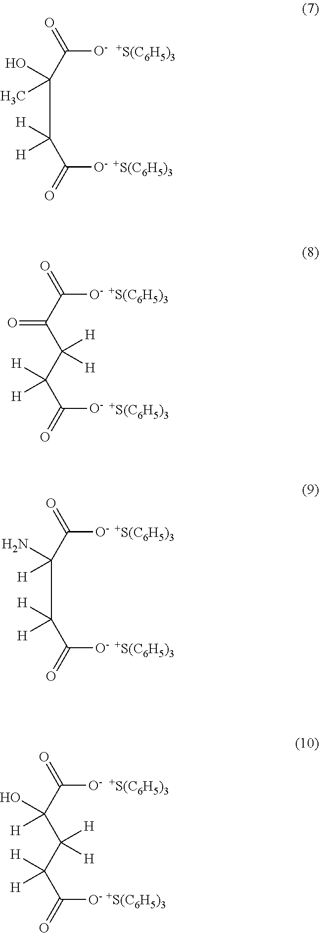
C([O-])(=O)C(C([H])([H])C([O-])=O)(O)C.[+S(C6H5)3].[+S(C6H5)3].C([O-])(=O)C(C(C(C([O-])=O)([H])[H])([H])[H])=O.[+S(C6H5)3].[+S(C6H5)3].C([O-])(=O)C(C([H])([H])C([O-])=O)(N)[H].[+S(C6H5)3].[+S(C6H5)3].C([O-])(=O)C(C(C(C([O-])=O)([H])[H])([H])[H])(O)[H].[+S(C6H5)3].[+S(C6H5)3]
